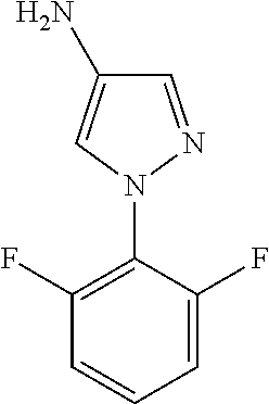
C1=NN(C2=C(F)C=CC=C2F)C=C1N
